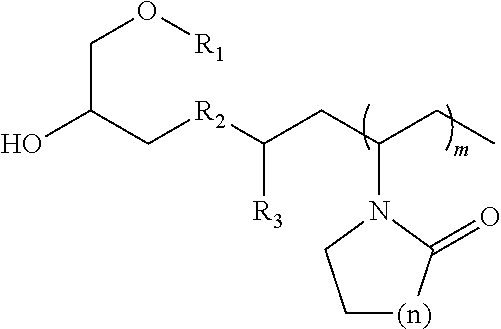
OC(CO[R1])C[R2]C(CC(CC)N1C(=O)[(n)]CC1)[R3]
